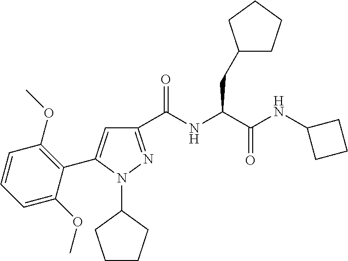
C1(C(NC(C(NC2CCC2)=O)CC2CCCC2)=O)=NN(C2CCCC2)C(C2=C(OC)C=CC=C2OC)=C1
